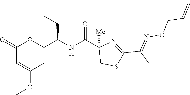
C1(=O)C=C(OC)C=C(C(NC(C2([Me])CSC(C(C)=NOCC=C)=N2)=O)CCC)O1
